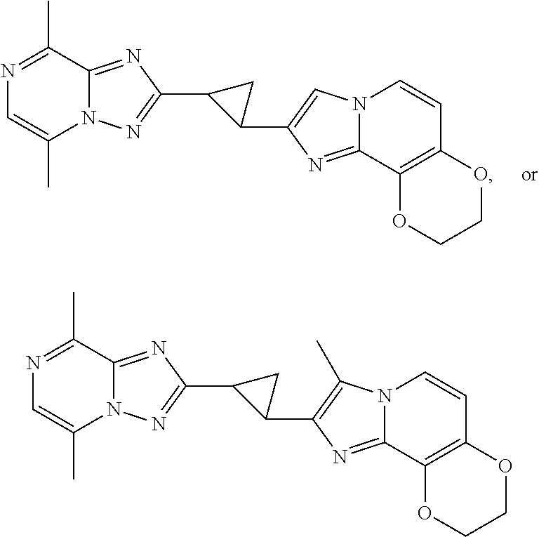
N12C(=NC(C3C(C4=CN5C(=N4)C4=C(C=C5)OCCO4)C3)=N1)C(C)=NC=C2C.N12C(=NC(C3C(C4=C(C)N5C(=N4)C4=C(C=C5)OCCO4)C3)=N1)C(C)=NC=C2C
